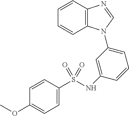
C1=CC=CC2=C1N=CN2C1=CC=CC(NS(C2=CC=C(OC)C=C2)(=O)=O)=C1
